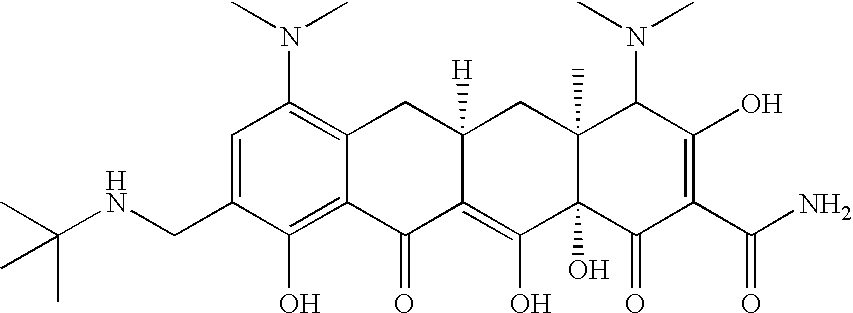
N(CC1=CC(N(C)C)=C2C(=C1O)C(=O)C1=C(O)C3(O)C(C)(CC1([H])C2)C(N(C)C)C(O)=C(C(N)=O)C3=O)C(C)(C)C
